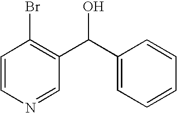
C1=CN=CC(C(O)C2=CC=CC=C2)=C1Br
